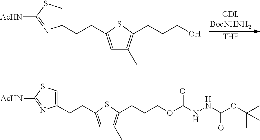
[THF].C1(CCC2=CC(C)=C(CCCO)S2)=CSC([AcHN])=N1.C1(CCC2=CC(C)=C(CCCOC(NNC(OC(C)(C)C)=O)=O)S2)=CSC([AcHN])=N1
